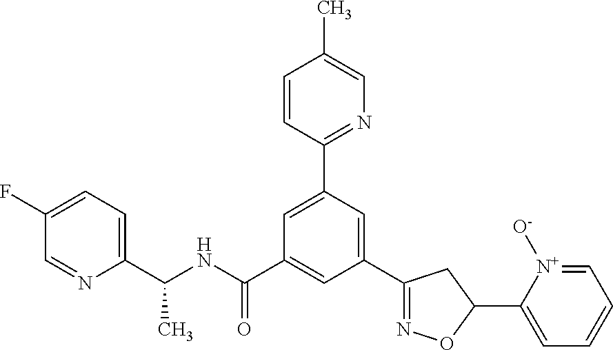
C1=C(C2=NC=C(C)C=C2)C=C(C2=NOC(C3=CC=CC=[N+]3[O-])C2)C=C1C(NC(C1=CC=C(F)C=N1)C)=O
